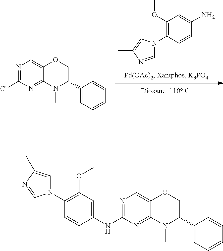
N1=C(Cl)N=C2C(=C1)OCC(C1=CC=CC=C1)N2C.NC1=CC(OC)=C(N2C=NC(C)=C2)C=C1.N1=C(NC2=CC(OC)=C(N3C=C(C)N=C3)C=C2)N=C2C(=C1)OCC(C1=CC=CC=C1)N2C
